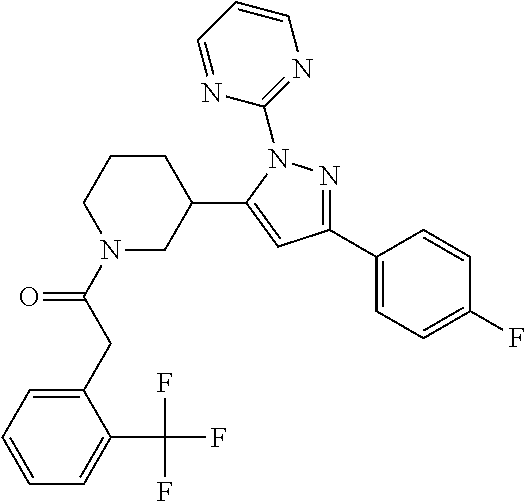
N1(C(CC2=CC=CC=C2C(F)(F)F)=O)CC(C2=CC(C3=CC=C(F)C=C3)=NN2C2=NC=CC=N2)CCC1
